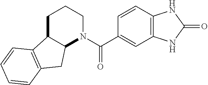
C1C2C(N(C(=O)C3=CC4=C(C=C3)NC(=O)N4)CC1)CC1=C2C=CC=C1
